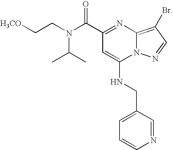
C1(C(N(CC[H3CO])C(C)C)=O)=NC2=C(Br)C=NN2C(NCC2=CC=CN=C2)=C1
